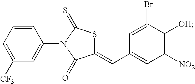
C1=CC=C([CF3])C=C1N1C(=S)SC(=CC2=CC([NO2])=C([OH])C(Br)=C2)C1=O
